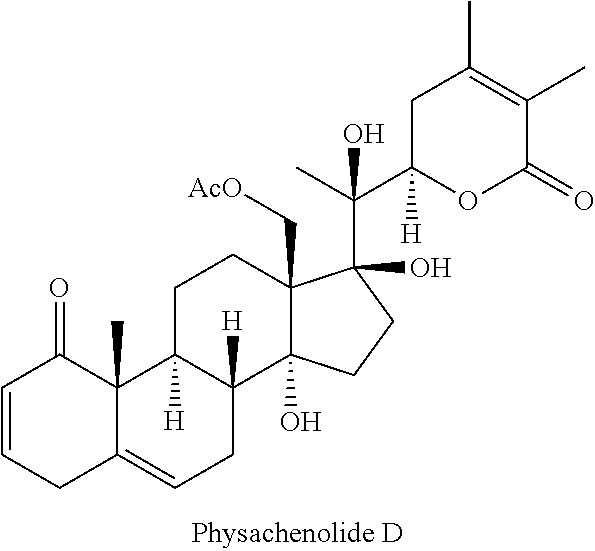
C1=CCC2=CCC3([H])C([H])(C2(C)C1=O)CCC1(C[AcO])C3(O)CCC1(C(C)(C1([H])OC(=O)C(C)=C(C)C1)O)O
